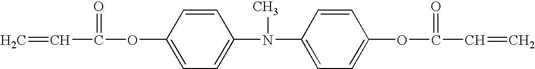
C=CC(OC1=CC=C(N(C2=CC=C(OC(C=C)=O)C=C2)C)C=C1)=O
